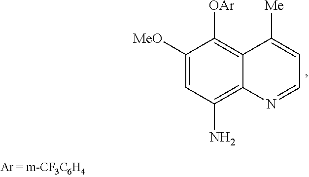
C1([MeO])=CC(N)=C2C(=C1[OAr])C([Me])=CC=N2
